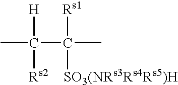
CC(C(C)([Rs1])[SO3(NRs3Rs4Rs5)H])([H])[Rs2]
